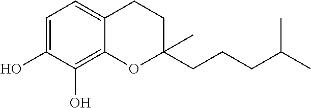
C1=C(O)C(O)=C2C(=C1)CCC(CCCC(C)C)(C)O2
